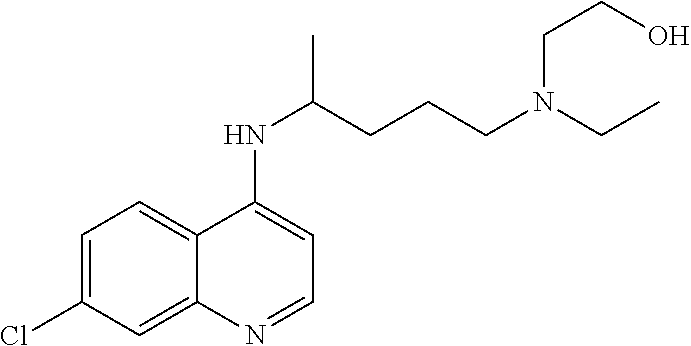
C1=C(Cl)C=C2C(=C1)C(NC(C)CCCN(CC)CCO)=CC=N2
